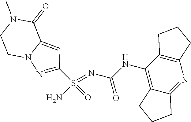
C(NC1=C2C(=NC3=C1CCC3)CCC2)(N=S(N)(=O)C1=NN2C(=C1)C(=O)N(C)CC2)=O
